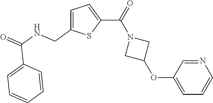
C1=C(CNC(=O)C2=CC=CC=C2)SC(C(N2CC(OC3=CC=CN=C3)C2)=O)=C1
